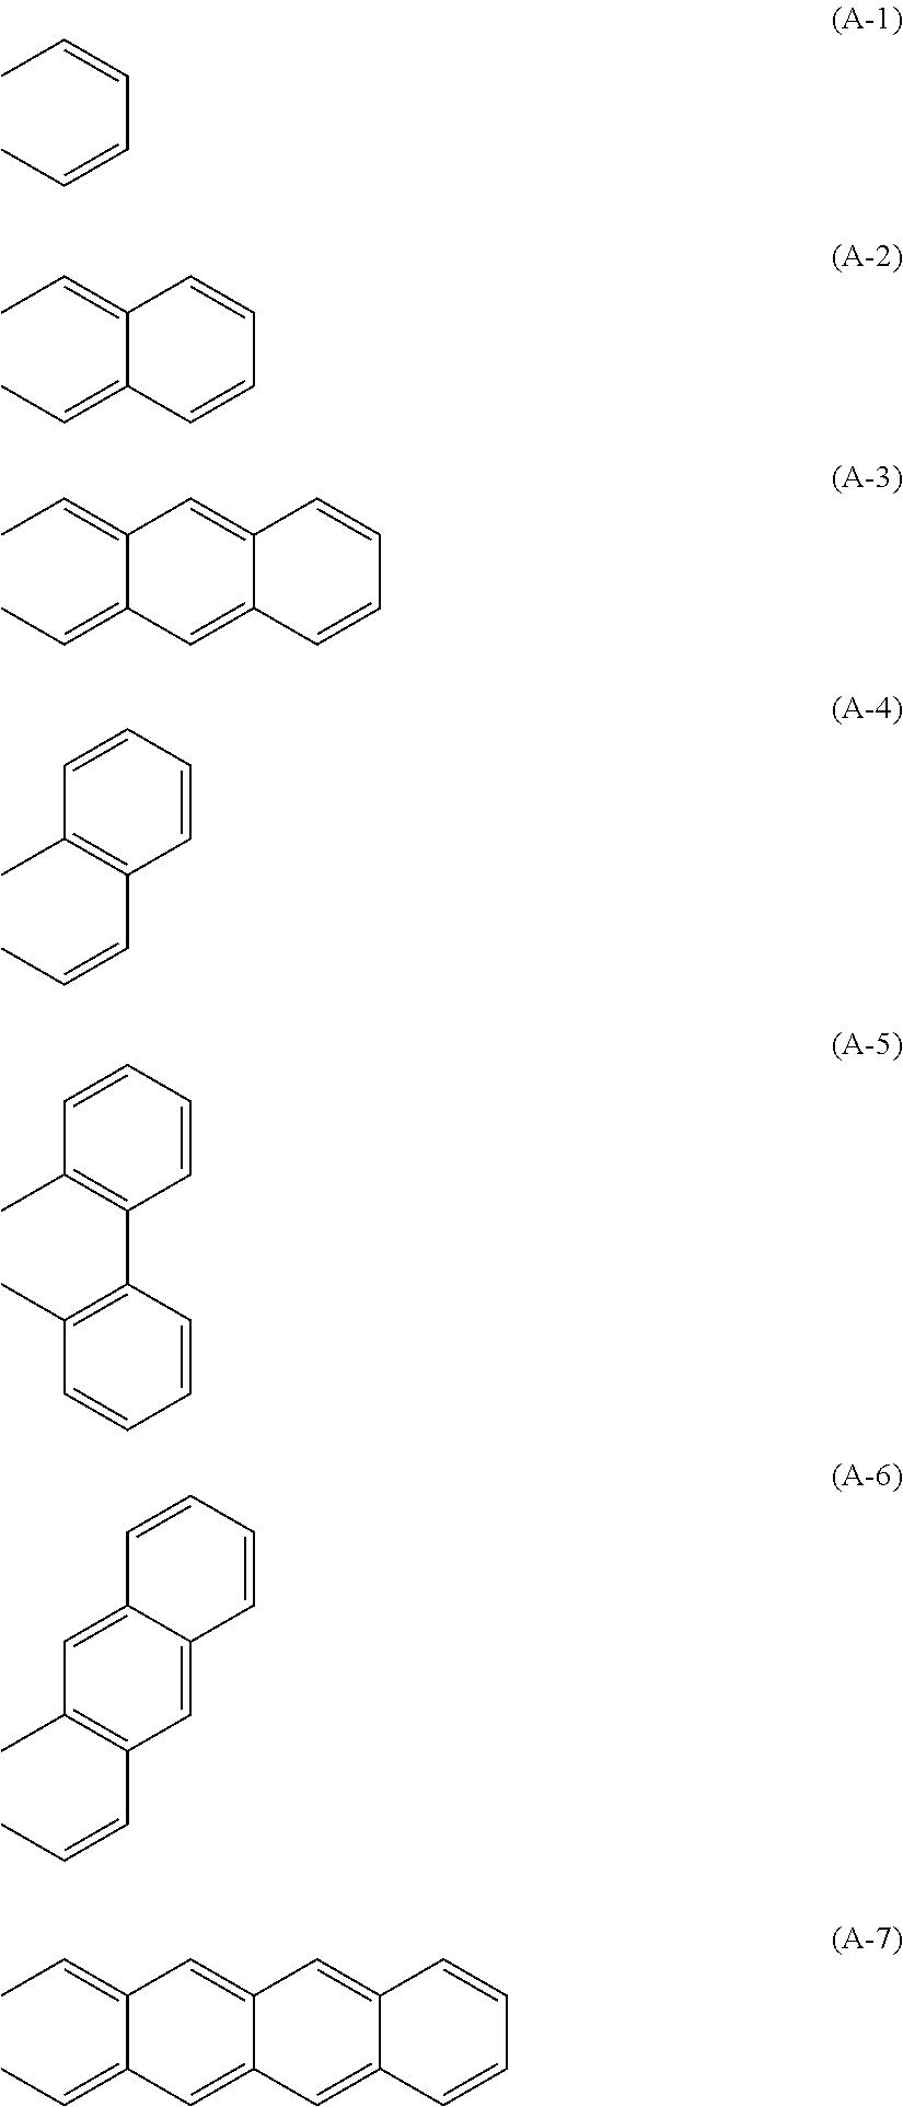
CC=CC=CC.CC=C1C(=CC)C=CC=C1.CC=C1C(=CC)C=C2C(=C1)C=CC=C2.C1=CC=CC(C=CC)=C1C.C1=CC=CC(C2=C(C)C=CC=C2)=C1C.C1=CC=CC2=CC(C=CC)=C(C)C=C12.C12=CC3=CC(=CC)C(=CC)C=C3C=C1C=CC=C2
